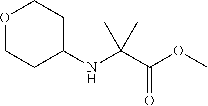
O1CCC(NC(C(OC)=O)(C)C)CC1
